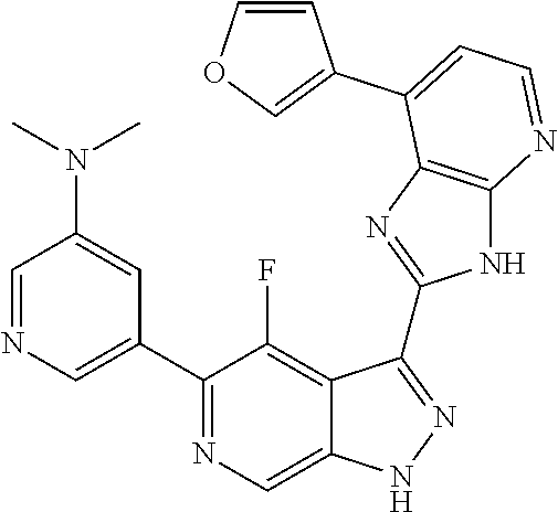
C1=NC=C(C2=NC=C3C(=C2F)C(C2=NC4=C(N2)N=CC=C4C2=COC=C2)=NN3)C=C1N(C)C
